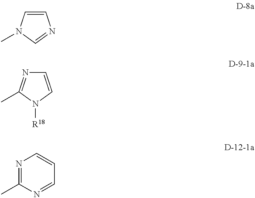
C1=CN(C)C=N1.C1=CN([R18])C(C)=N1.N1=C(C)N=CC=C1
